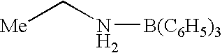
[Me]CN[B(C6H5)3]
